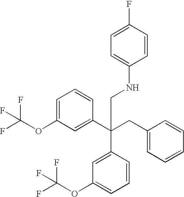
C1=C(OC(F)(F)F)C=C(C(CC2=CC=CC=C2)(C2=CC(OC(F)(F)F)=CC=C2)CNC2=CC=C(F)C=C2)C=C1
